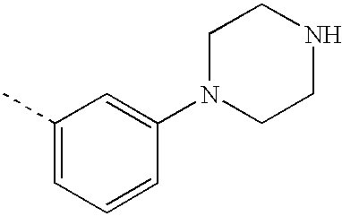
C1(C)=CC=CC(N2CCNCC2)=C1
